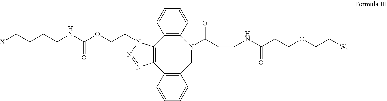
[X]CCCCNC(OCCN1C2=C(N=N1)C1=C(CN(C(CCNC(CCOCC[W])=O)=O)C3=C2C=CC=C3)C=CC=C1)=O
